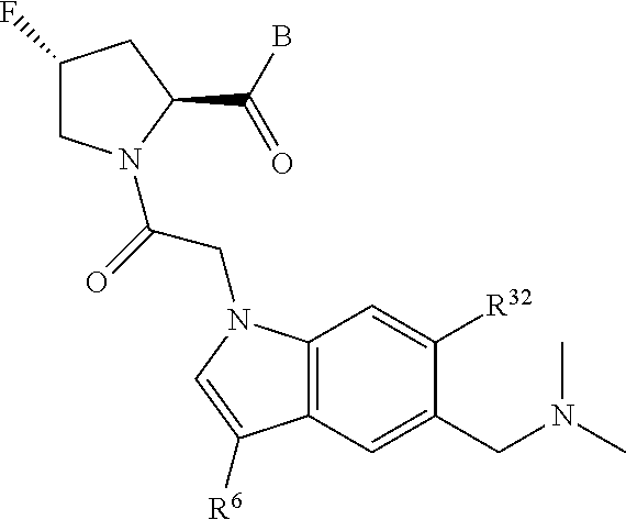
C1(F)CN(C(=O)CN2C3=C(C=C(CN(C)C)C([R32])=C3)C([R6])=C2)C(C(B)=O)C1
